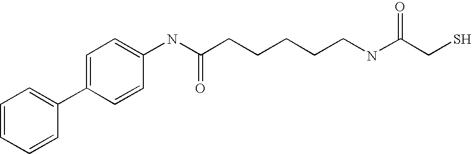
C1=CC=CC(C2=CC=C(NC(CCCCCNC(CS)=O)=O)C=C2)=C1
